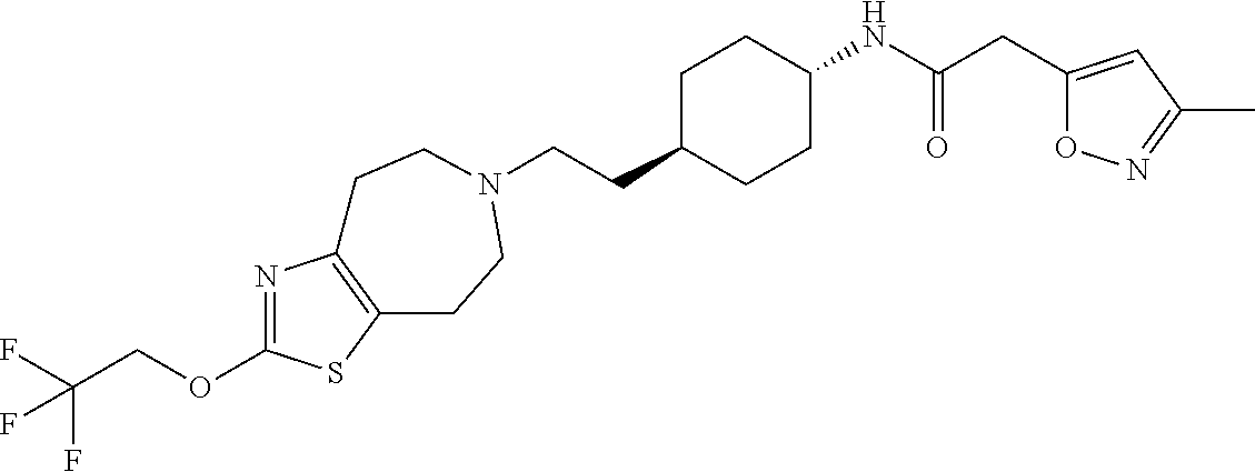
C(CC1CCC(NC(CC2=CC(C)=NO2)=O)CC1)N1CCC2=C(N=C(OCC(F)(F)F)S2)CC1
